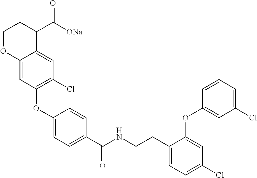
C12=CC(OC3=CC=C(C(NCCC4=CC=C(Cl)C=C4OC4=CC(Cl)=CC=C4)=O)C=C3)=C(Cl)C=C1C(C([ONa])=O)CCO2
